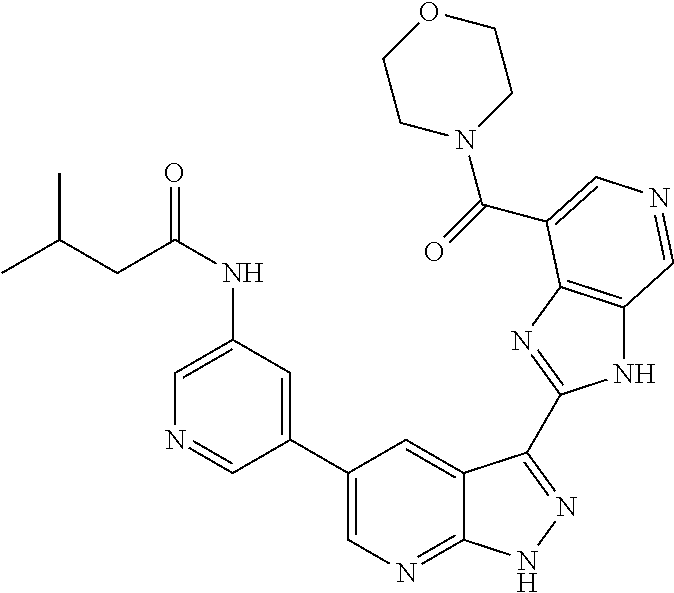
C(C(C)C)C(NC1=CN=CC(C2=CN=C3C(=C2)C(C2=NC4=C(N2)C=NC=C4C(=O)N2CCOCC2)=NN3)=C1)=O
